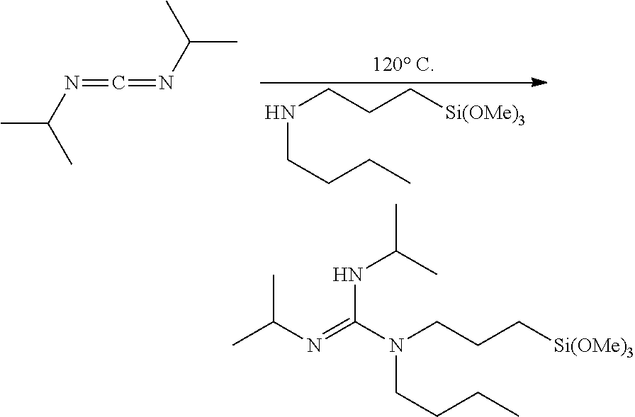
N(CCC[Si(OMe)3])CCCC.CC(N=C=NC(C)C)C.CC(N=C(N(CCC[Si(OMe)3])CCCC)NC(C)C)C
